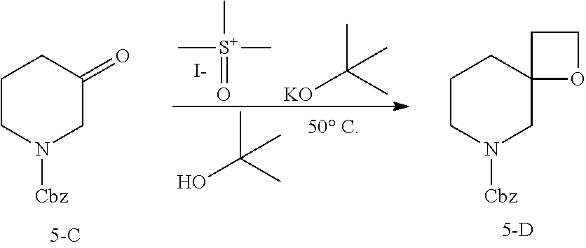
C1CN([Cbz])CC(=O)C1.C1CN([Cbz])CC2(C1)OCC2.OC(C)(C)C.[KO]C(C)(C)C.C[S+](=O)(C)C.[I-]
